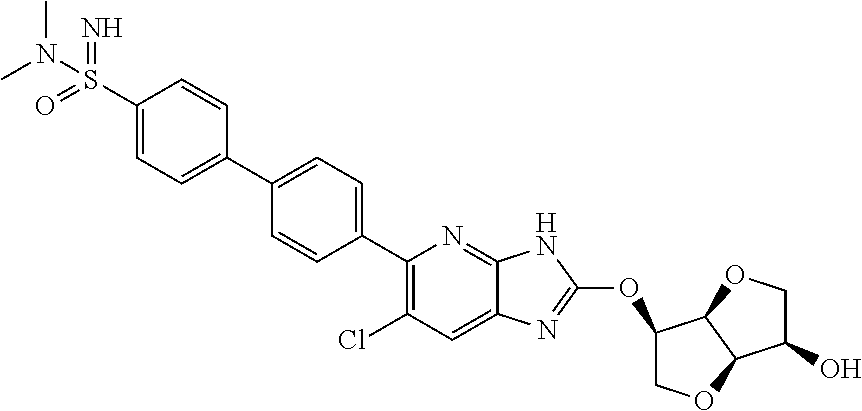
C1=CC(C2=CC=C(C3=C(Cl)C=C4C(=N3)NC(OC3COC5C3OCC5O)=N4)C=C2)=CC=C1S(=N)(=O)N(C)C
